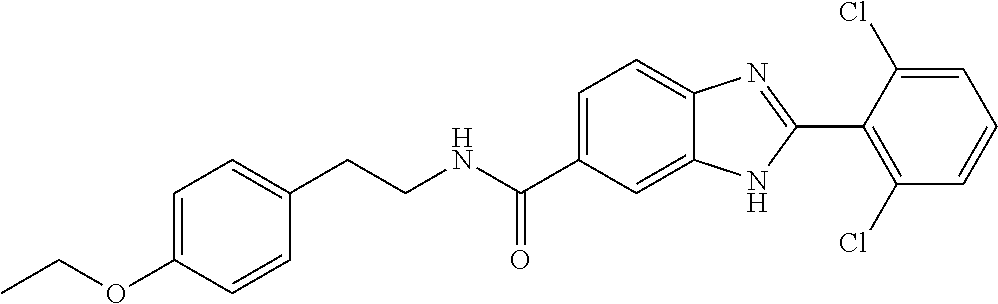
C1=C(OCC)C=CC(CCNC(C2=CC=C3C(=C2)NC(C2=C(Cl)C=CC=C2Cl)=N3)=O)=C1
